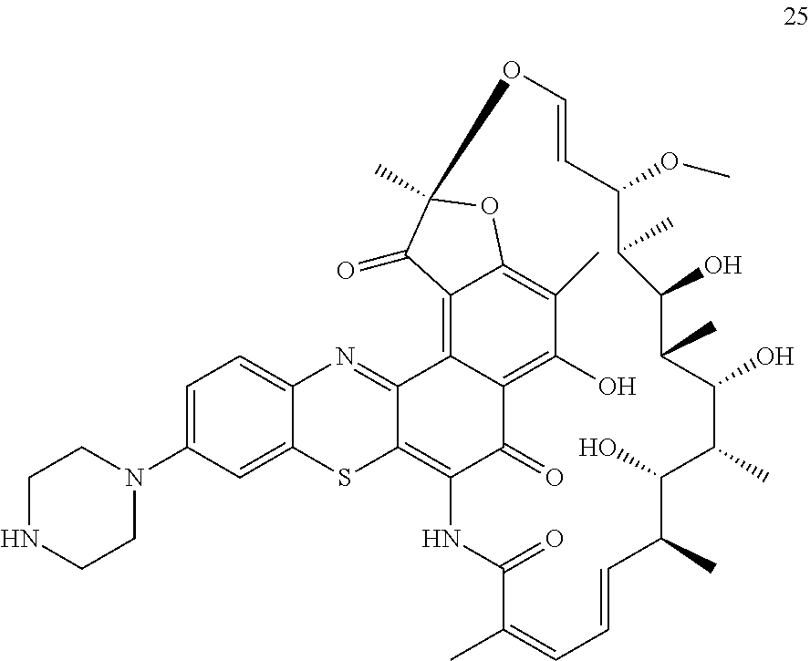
C1=C(N2CCNCC2)C=C2C(=C1)N=C1C(=C3C(=O)C4=C(O)C(C)=C5C(=C14)C(=O)C(C)(O5)OC=CC(OC)C(C)C(O)C(C)C(O)C(C)C(O)C(C)C=CC=C(C)C(=O)N3)S2
